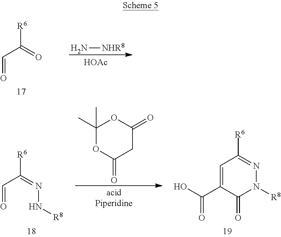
[R6]C(=O)C=O.N[NHR8].[HOAc].C1=C(C(O)=O)C(=O)N([R8])N=C1[R6].[R6]C(=NN[R8])C=O.C1(C)(C)OC(=O)CC(=O)O1
